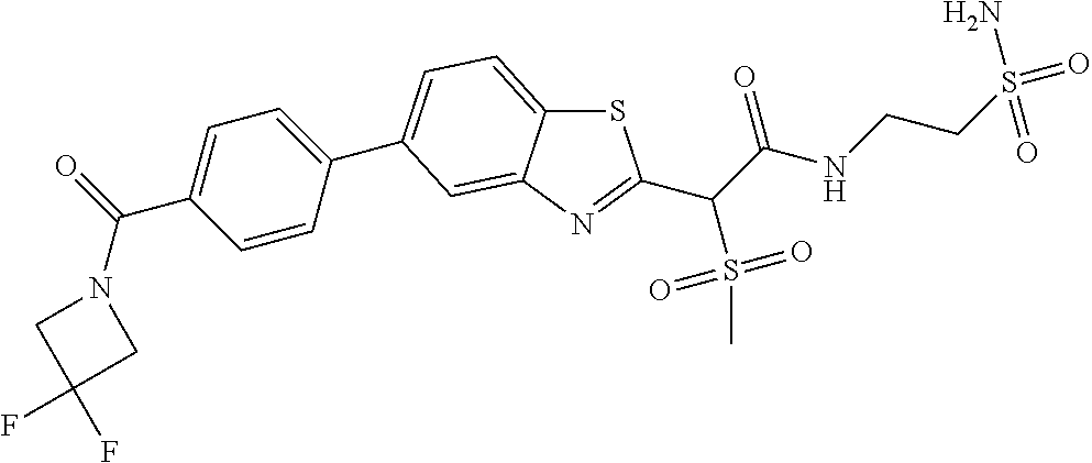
S1C2=CC=C(C3=CC=C(C(N4CC(F)(F)C4)=O)C=C3)C=C2N=C1C(C(NCCS(=O)(N)=O)=O)S(C)(=O)=O
